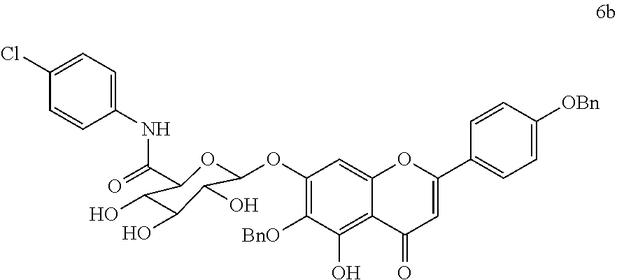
C1(OC2OC(C(=O)NC3=CC=C(Cl)C=C3)C(O)C(O)C2O)=C([BnO])C(O)=C2C(=C1)OC(C1=CC=C([OBn])C=C1)=CC2=O
